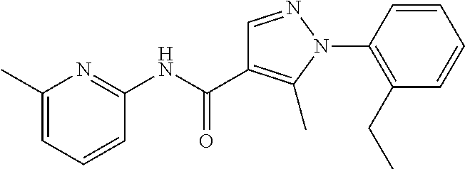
N(C(=O)C1=C(C)N(C2=C(CC)C=CC=C2)N=C1)C1=NC(C)=CC=C1
